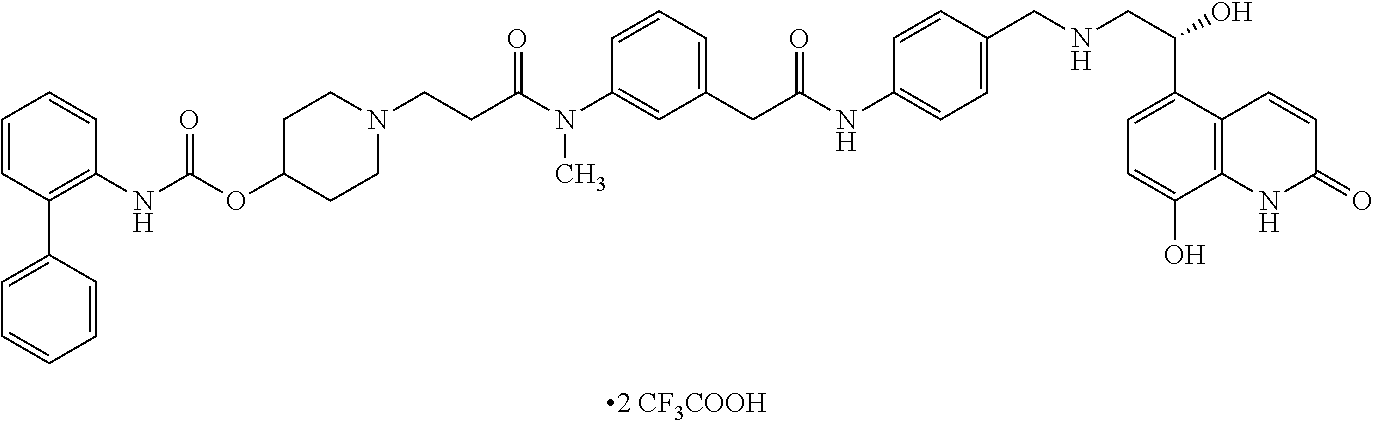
C1=CC(C2=CC=CC=C2)=C(NC(=O)OC2CCN(CCC(N(C3=CC(CC(NC4=CC=C(CNCC(O)C5=CC=C(O)C6=C5C=CC(=O)N6)C=C4)=O)=CC=C3)C)=O)CC2)C=C1
